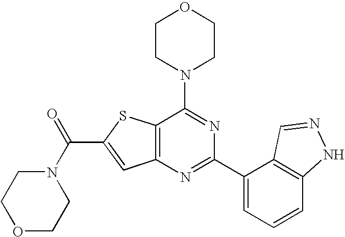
C1CN(C2=NC(C3=CC=CC4=C3C=NN4)=NC3=C2SC(C(N2CCOCC2)=O)=C3)CCO1
